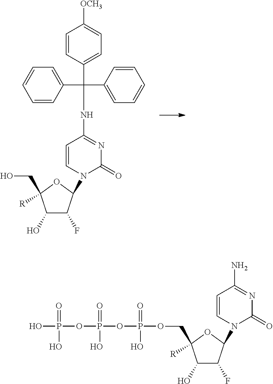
C1(O)C(F)C(N2C(=O)N=C(N)C=C2)OC1([R])COP(=O)(O)OP(OP(O)(=O)O)(=O)O.N(C(C1=CC=CC=C1)(C1=CC=CC=C1)C1=CC=C([OCH3])C=C1)C1=NC(=O)N(C2C(F)C(O)C([R])(CO)O2)C=C1
